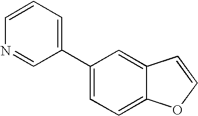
C1(C2=CC=C3C(=C2)C=CO3)=CC=CN=C1
